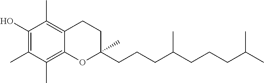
C1(O)=C(C)C(C)=C2C(=C1C)CCC(CCCC(CCCC(C)C)C)(C)O2
